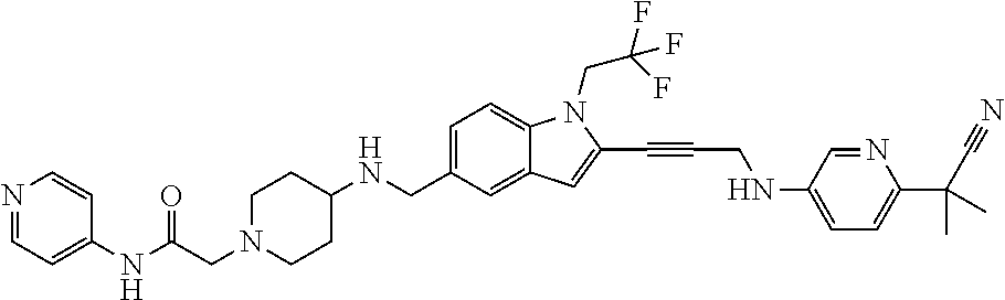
C1=C(CNC2CCN(CC(NC3=CC=NC=C3)=O)CC2)C=C2C(=C1)N(CC(F)(F)F)C(C#CCNC1=CC=C(C(C#N)(C)C)N=C1)=C2
